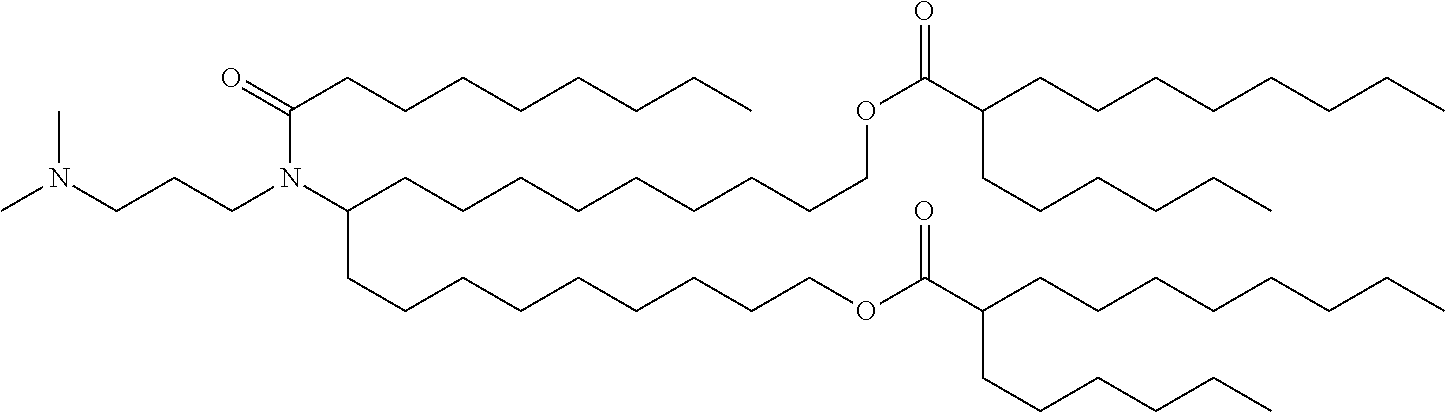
CN(CCCN(C(CCCCCCCCCOC(C(CCCCCCCC)CCCCCC)=O)CCCCCCCCCOC(C(CCCCCCCC)CCCCCC)=O)C(CCCCCCCC)=O)C
